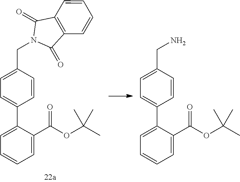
C1=C(C(OC(C)(C)C)=O)C(C2=CC=C(CN3C(=O)C4=C(C3=O)C=CC=C4)C=C2)=CC=C1.C1=C(C(OC(C)(C)C)=O)C(C2=CC=C(CN)C=C2)=CC=C1
